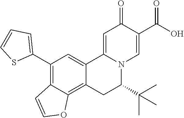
O=C1C(C(O)=O)=CN2C(=C1)C1=CC(C3=CC=CS3)=C3C(=C1CC2C(C)(C)C)OC=C3
